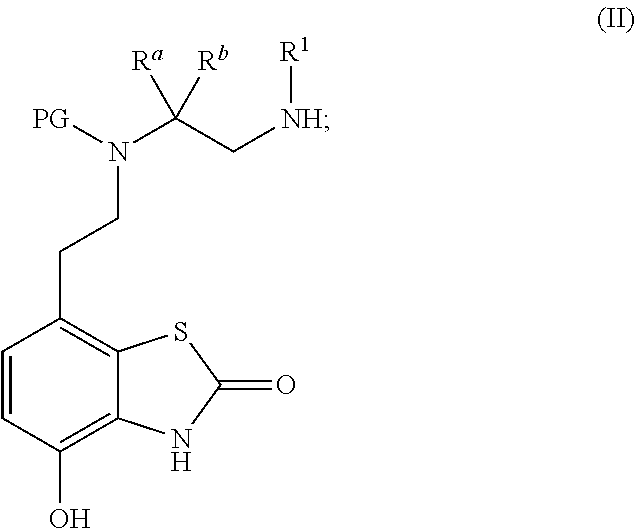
C1=CC(O)=C2C(=C1CCN(C(C[NH][R1])([Ra])[Rb])[PG])SC(=O)N2
